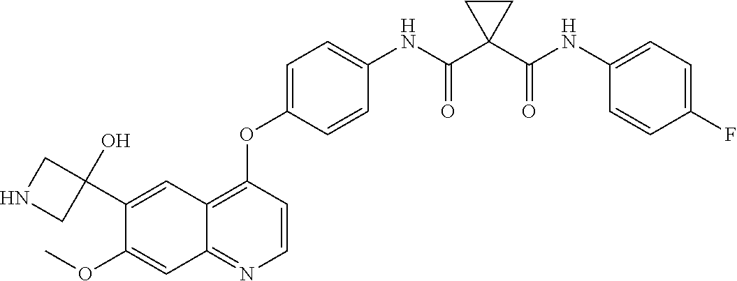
C12=C(OC3=CC=C(NC(C4(C(NC5=CC=C(F)C=C5)=O)CC4)=O)C=C3)C=CN=C1C=C(OC)C(C1(O)CNC1)=C2
